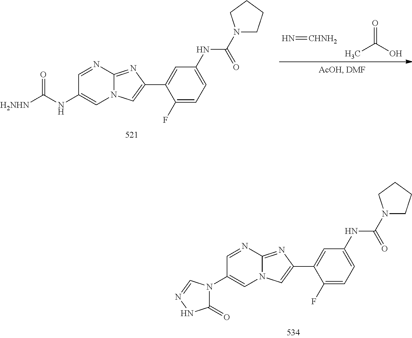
C1(F)=CC=C(NC(N2CCCC2)=O)C=C1C1=CN2C(=N1)N=CC(N1C(=O)NN=C1)=C2.N=[CHNH2].CC(O)=O.C1(F)=CC=C(NC(N2CCCC2)=O)C=C1C1=CN2C(=N1)N=CC(NC([H2NHN])=O)=C2
